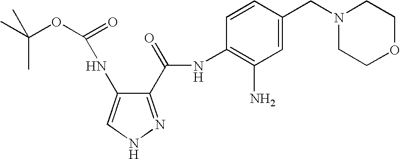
C1(C(=O)NC2=C(N)C=C(CN3CCOCC3)C=C2)=NNC=C1NC(=O)OC(C)(C)C
